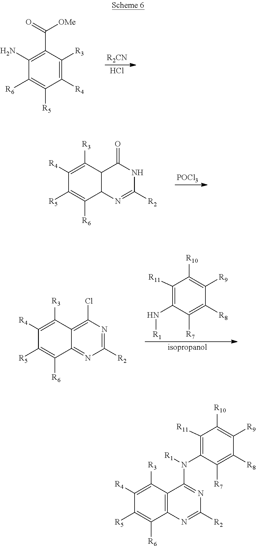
C1([R4])=C([R3])C(C(=O)[OMe])=C(N)C([R6])=C1[R5].[R2CN].Cl.C12C(C([R3])=C([R4])C([R5])=C1[R6])C(=O)NC([R2])=N2.[POCl3].[R1]NC1=C([R11])C([R10])=C([R9])C([R8])=C1[R7].C12=NC([R2])=NC(Cl)=C1C([R3])=C([R4])C([R5])=C2[R6].[isopropanol].C12=C(C([R3])=C([R4])C([R5])=C1[R6])C(N(C1=C([R11])C([R10])=C([R9])C([R8])=C1[R7])[R1])=NC([R2])=N2
